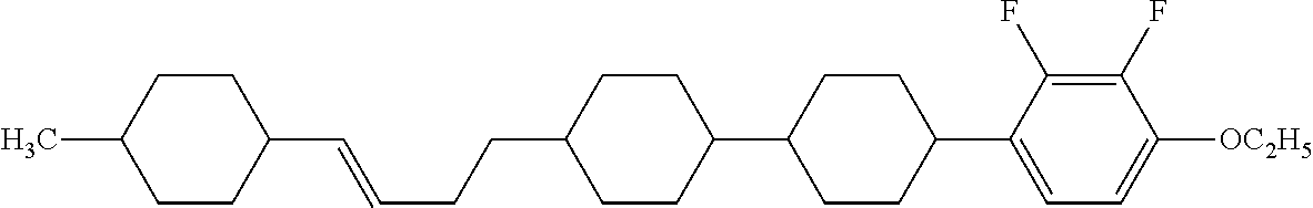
C1(C=CCCC2CCC(C3CCC(C4=CC=C([OC2H5])C(F)=C4F)CC3)CC2)CCC(C)CC1
